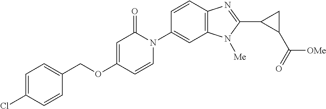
C1(COC2=CC(=O)N(C3=CC4=C(C=C3)N=C(C3C(C(=O)[OMe])C3)N4[Me])C=C2)=CC=C(Cl)C=C1
